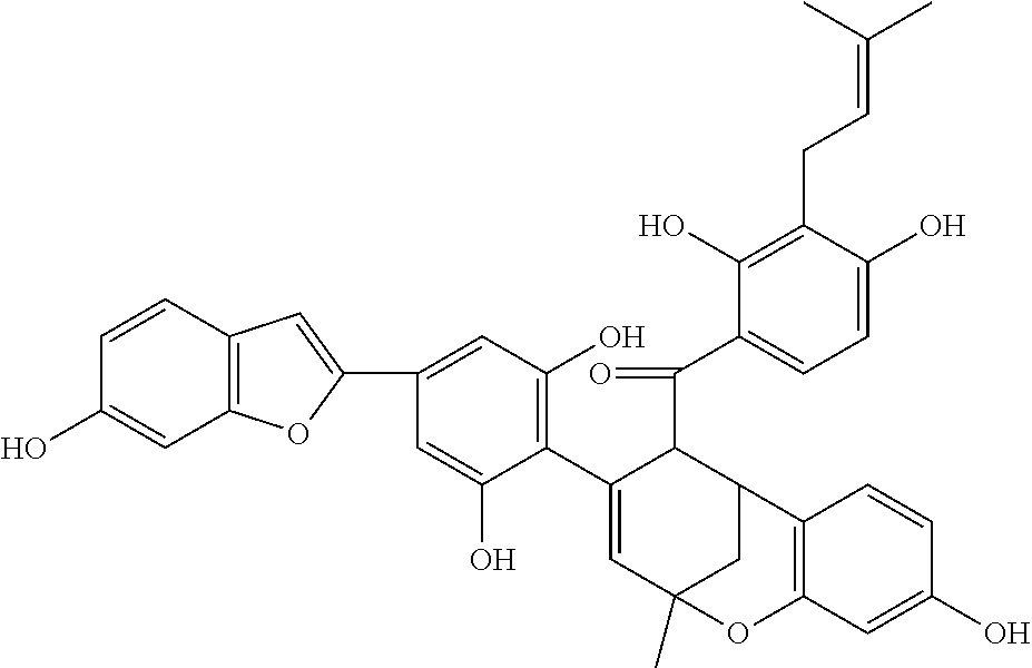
C1=CC2=C(C=C1O)OC(C1=CC(O)=C(C3=CC4(C)CC(C3C(=O)C3=CC=C(O)C(CC=C(C)C)=C3O)C3=C(O4)C=C(O)C=C3)C(O)=C1)=C2
